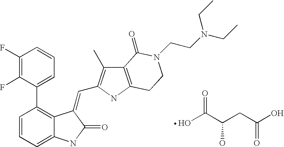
OC(=O)C(CC(O)=O)O.C1=CC(C2=CC=CC(F)=C2F)=C2C(=C1)NC(=O)C2=CC1=C(C)C2=C(N1)CCN(CCN(CC)CC)C2=O
